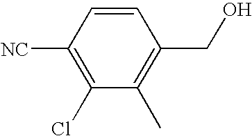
C1=CC([NC])=C(Cl)C(C)=C1CO
